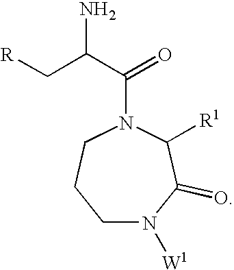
NC(C[R])C(N1CCCN([W1])C(=O)C1[R1])=O
